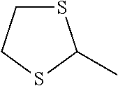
S1CCSC1C
